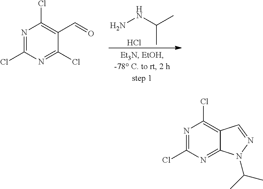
NNC(C)C.Cl.N1=C(Cl)N=C(Cl)C(C=O)=C1Cl.N1=C(Cl)N=C2C(=C1Cl)C=NN2C(C)C
